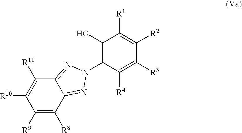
C1([R9])=C([R8])C2=NN(C3=C(O)C([R1])=C([R2])C([R3])=C3[R4])N=C2C([R11])=C1[R10]
